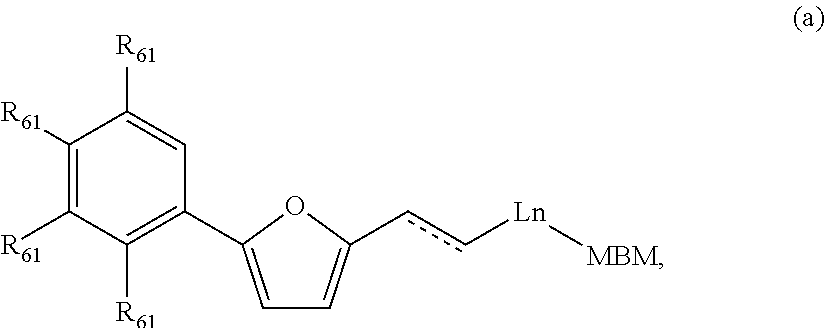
C1([R61])=C([R61])C([R61])=C(C2=CC=C(cc[Ln][MBM])O2)C=C1[R61]
